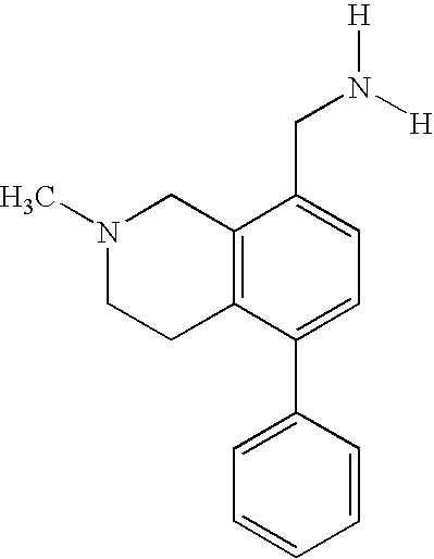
C12=C(C(C3=CC=CC=C3)=CC=C1CN([H])[H])CCN(C)C2
